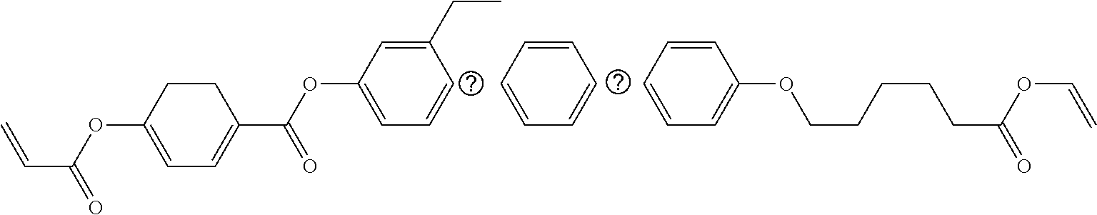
C1=C(OC(C2=CC=C(OC(C=C)=O)CC2)=O)C=C(CC)C=C1.C1=CC=CC=C1.C1=CC=CC(OCCCCCC(OC=C)=O)=C1
